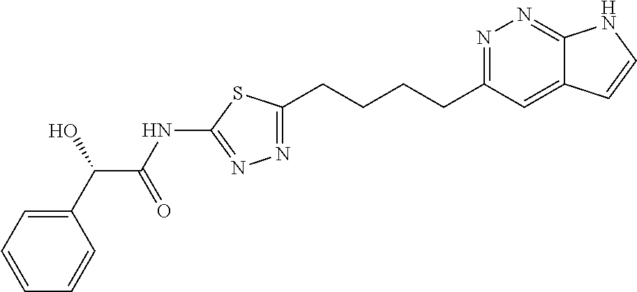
N1=C(CCCCC2=NN=C(NC(=O)C(C3=CC=CC=C3)O)S2)C=C2C(=N1)NC=C2
